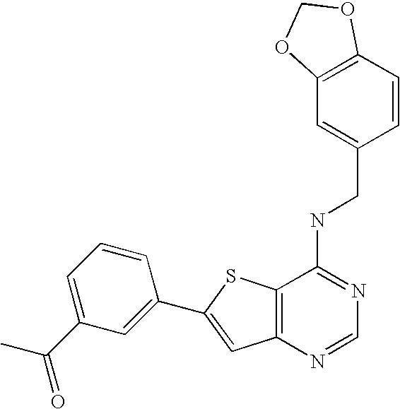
C12=C(N=CN=C1NCC1=CC3=C(C=C1)OCO3)C=C(C1=CC(C(=O)C)=CC=C1)S2
